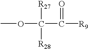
COC(C([R9])=O)([R27])[R28]
